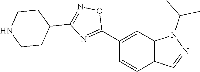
C12=C(C=C(C3=NC(C4CCNCC4)=NO3)C=C1)N(C(C)C)N=C2
